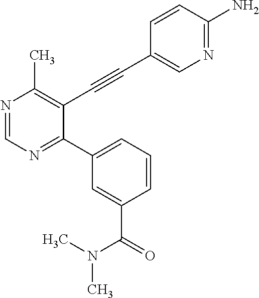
N1=CN=C(C2=CC=CC(C(N(C)C)=O)=C2)C(C#CC2=CN=C(N)C=C2)=C1C
